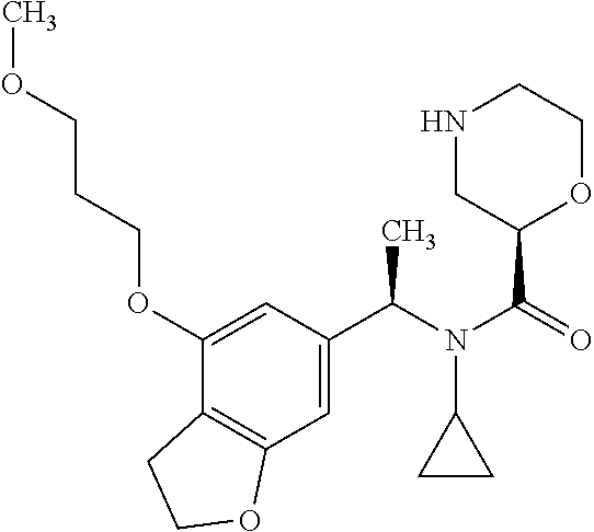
N(C(=O)C1OCCNC1)(C1CC1)C(C1=CC2=C(C(OCCCOC)=C1)CCO2)C
